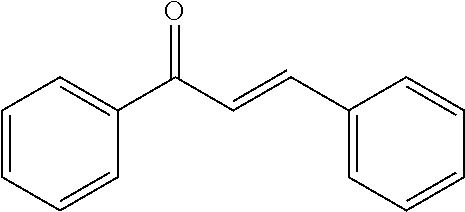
C1(C(C=CC2=CC=CC=C2)=O)=CC=CC=C1
